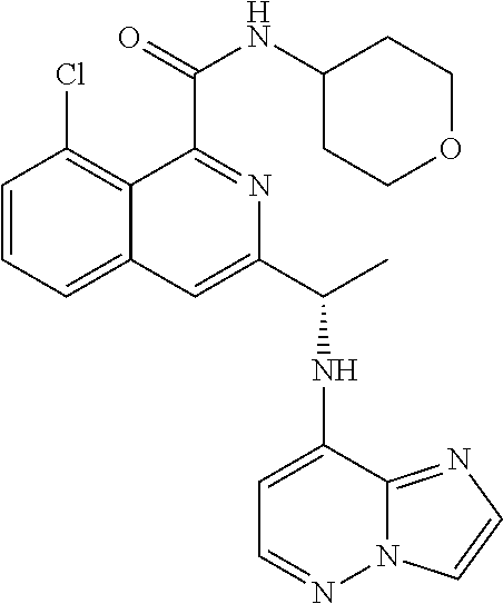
C1=CC=C2C(=C1Cl)C(C(=O)NC1CCOCC1)=NC(C(C)NC1=CC=NN3C1=NC=C3)=C2
